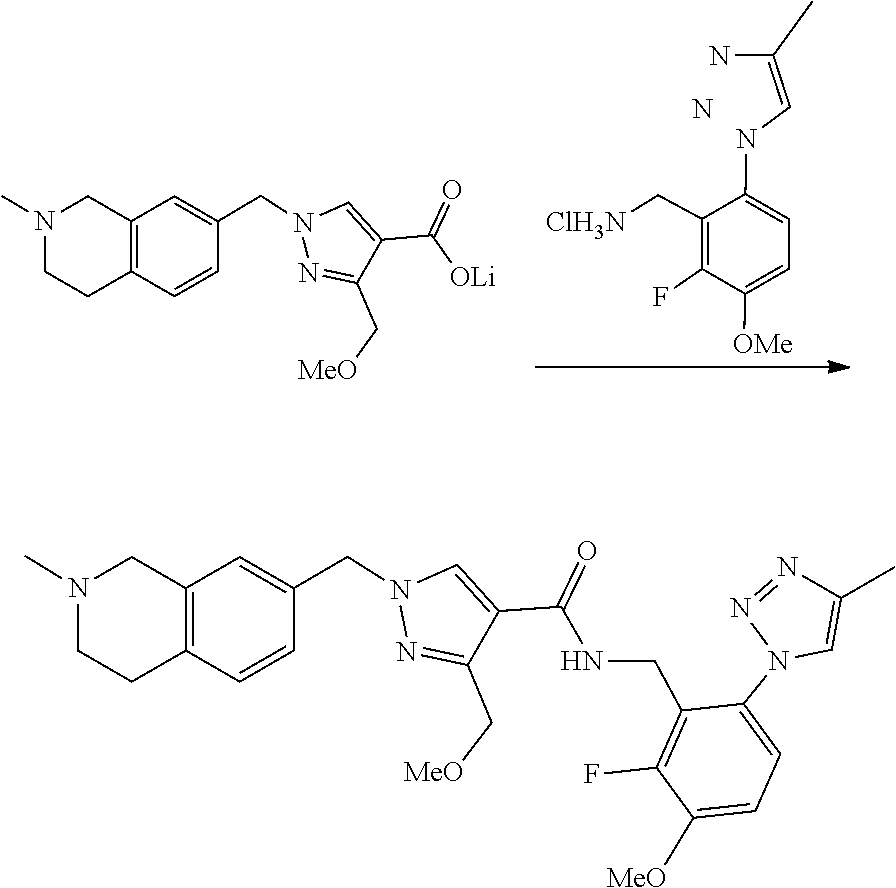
N1=C(C[MeO])C(C(=O)[OLi])=CN1CC1=CC2=C(CCN(C)C2)C=C1.N.C1(C[ClH3N])=C(F)C([OMe])=CC=C1NC=C(N)C.N1=C(C[MeO])C(C(NCC2=C(F)C([MeO])=CC=C2N2C=C(C)N=N2)=O)=CN1CC1=CC2=C(C=C1)CCN(C)C2
